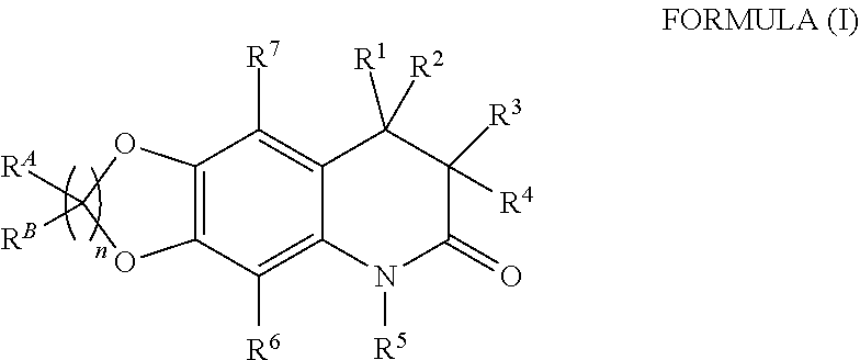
C12=C(OC([RA])([RB])O1)C([R7])=C1C(=C2[R6])N([R5])C(=O)C([R3])([R4])C1([R1])[R2]
